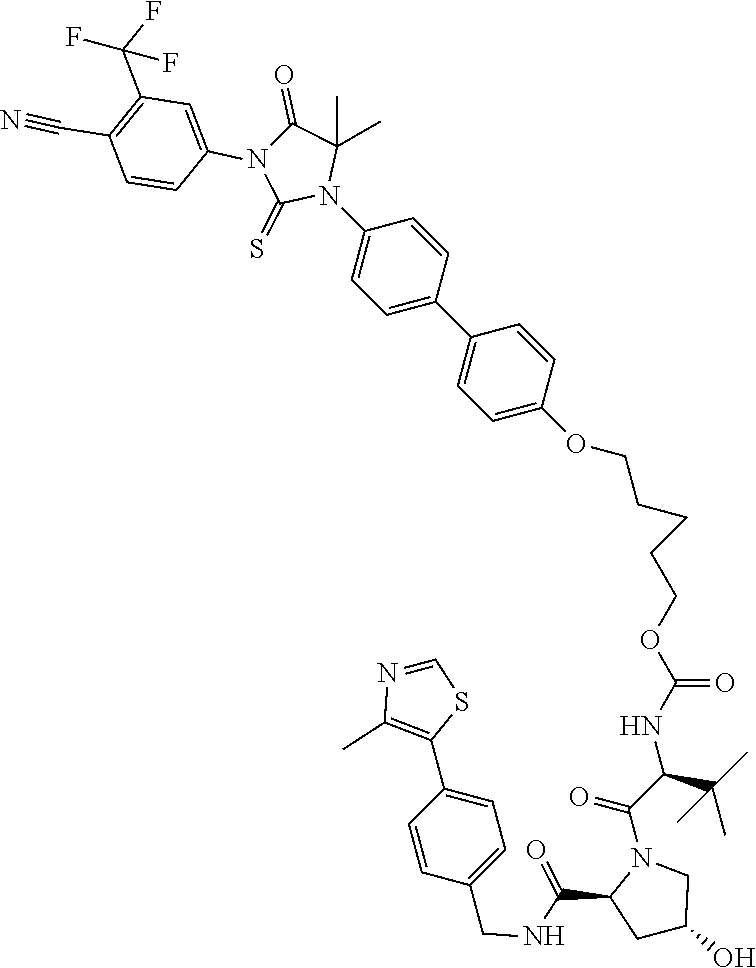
C1=CC(C2=CC=C(OCCCCCOC(NC(C(N3C(C(NCC4=CC=C(C5=C(C)N=CS5)C=C4)=O)CC(O)C3)=O)C(C)(C)C)=O)C=C2)=CC=C1N1C(C)(C)C(=O)N(C2=CC(C(F)(F)F)=C(C#N)C=C2)C1=S
